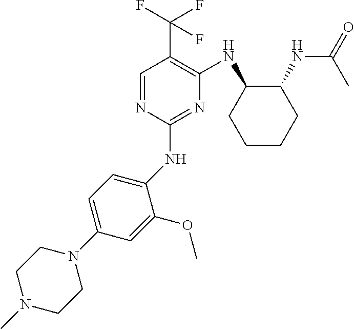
C1(NC2=CC=C(N3CCN(C)CC3)C=C2OC)=NC(NC2CCCCC2NC(=O)C)=C(C(F)(F)F)C=N1
